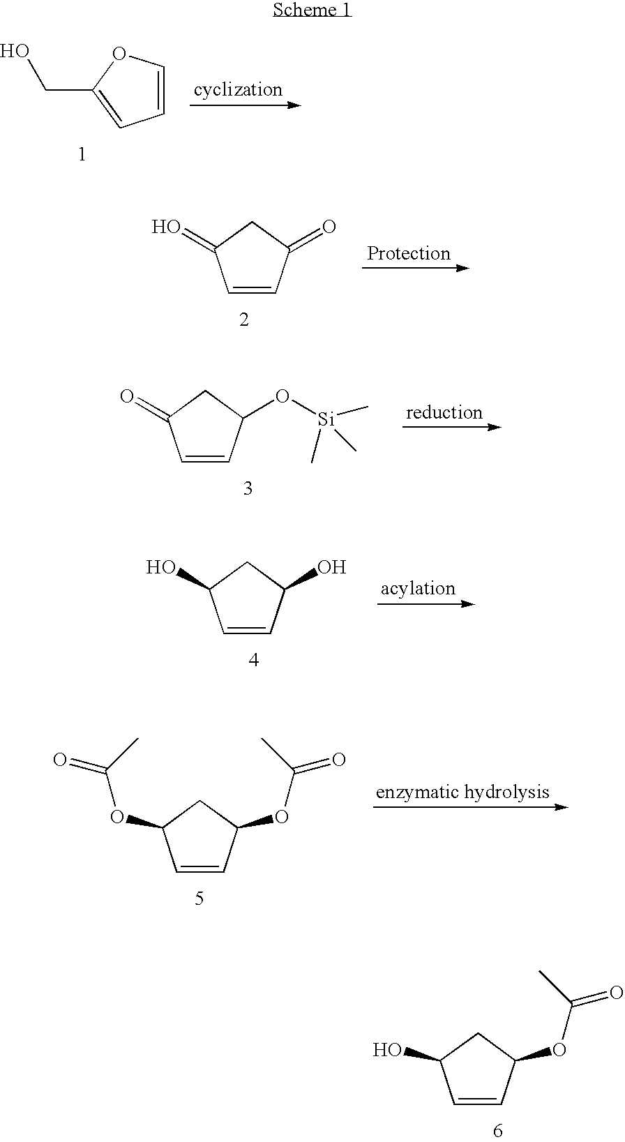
C1=COC(CO)=C1.C1=CC(=O)CC1=O.C1=CC(O[Si](C)(C)C)CC1=O.C1=CC(O)CC1O.C1=CC(OC(C)=O)CC1OC(C)=O.C1=CC(OC(C)=O)CC1O
